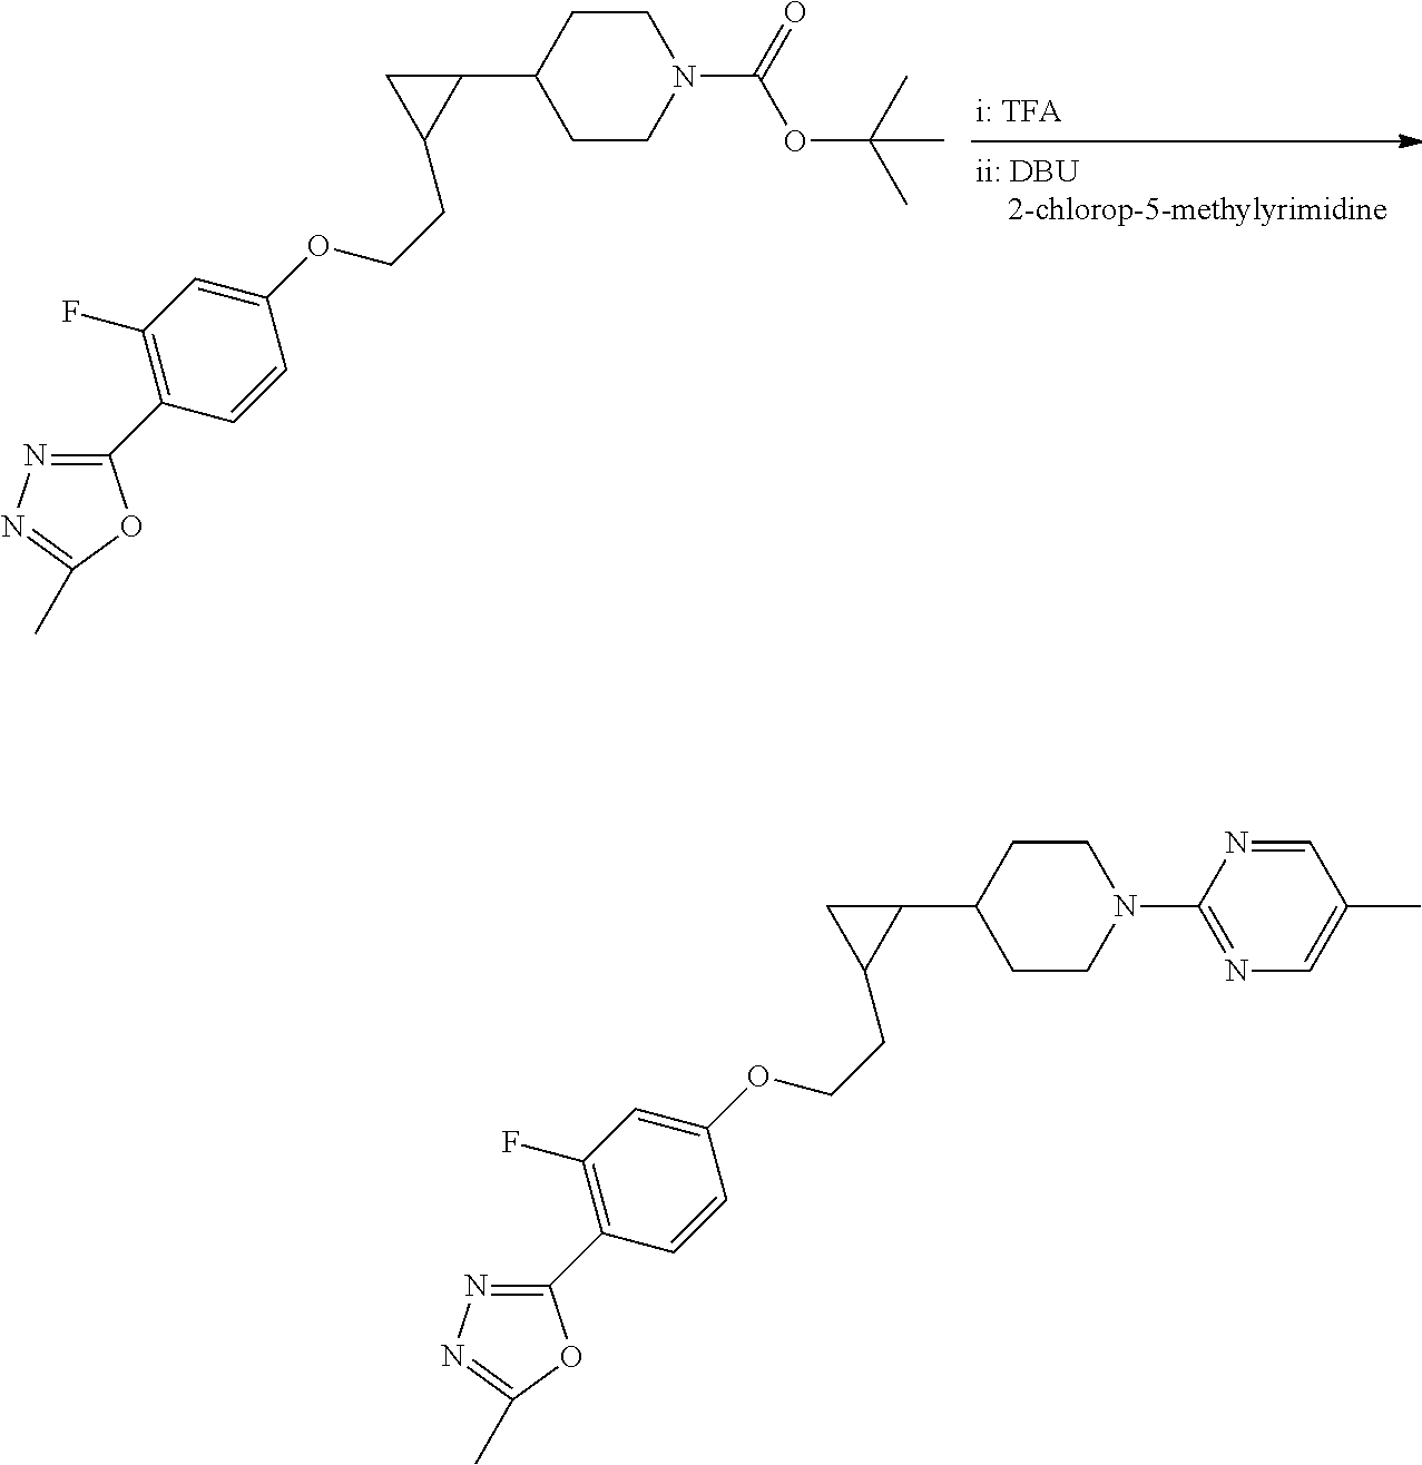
C1CC(C2CC2CCOC2=CC(F)=C(C3=NN=C(C)O3)C=C2)CCN1C(OC(C)(C)C)=O.C1CC(C2CC2CCOC2=CC(F)=C(C3=NN=C(C)O3)C=C2)CCN1C1=NC=C(C)C=N1
